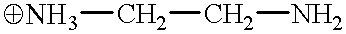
C(N)C[NH3]
